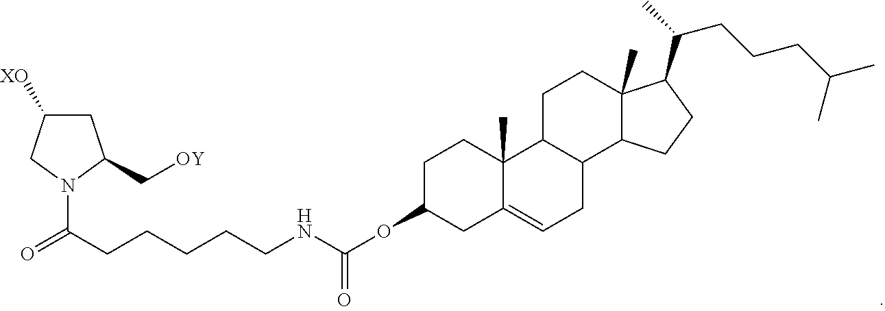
C1([XO])CC(C[OY])N(C(CCCCCNC(OC2CC3=CCC4C(C3(C)CC2)CCC2(C)C4CCC2C(C)CCCC(C)C)=O)=O)C1
